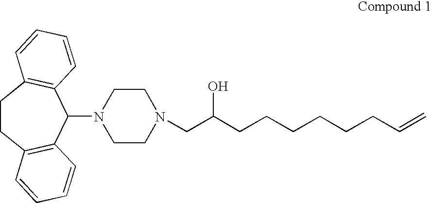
C1CC2=C(C(N3CCN(CC(CCCCCCC=C)O)CC3)C3=C1C=CC=C3)C=CC=C2
